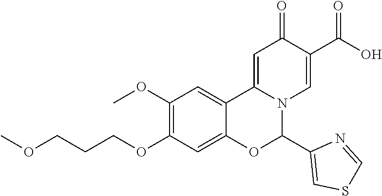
C1(OC)=C(OCCCOC)C=C2C(=C1)C1=CC(=O)C(C(=O)O)=CN1C(C1=CSC=N1)O2
